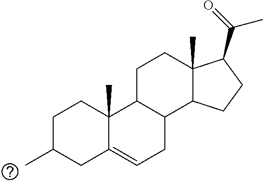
CC1CC2=CCC3C(C2(C)CC1)CCC1(C)C3CCC1C(C)=O
